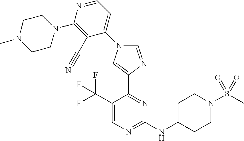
C1(C(F)(F)F)=CN=C(NC2CCN(S(C)(=O)=O)CC2)N=C1C1=CN(C2=CC=NC(N3CCN(C)CC3)=C2C#N)C=N1
